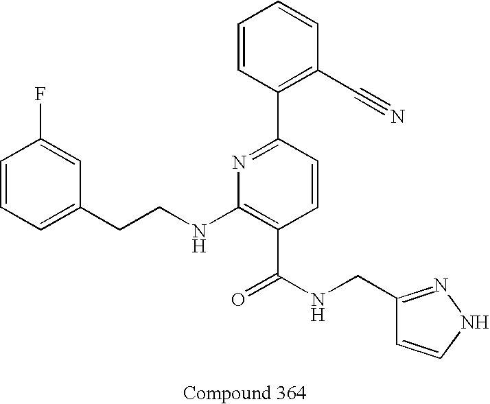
C1=CC=C(CCNC2=C(C(NCC3=NNC=C3)=O)C=CC(C3=C(C#N)C=CC=C3)=N2)C=C1F
